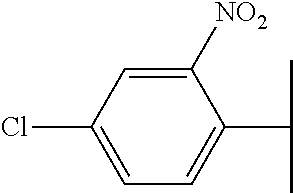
C1=C(Cl)C=C([NO2])C(C(C)C)=C1
